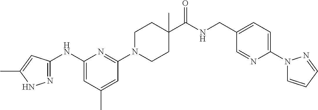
C1(NC2=NNC(C)=C2)=CC(C)=CC(N2CCC(C(NCC3=CC=C(N4C=CC=N4)N=C3)=O)(C)CC2)=N1
